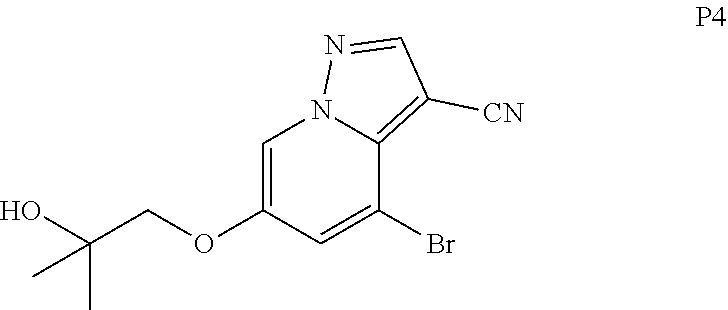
C1=C(OCC(O)(C)C)C=C(Br)C2=C([CN])C=NN12
